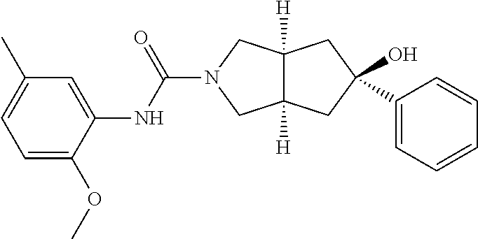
O=C(N1CC2([H])C([H])(C1)CC(O)(C1=CC=CC=C1)C2)NC1=CC(C)=CC=C1OC
